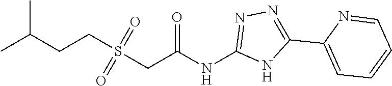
C(C(NC1=NN=C(C2=CC=CC=N2)N1)=O)S(=O)(=O)CCC(C)C
